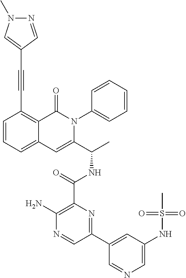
C1(C(NC(C2=CC3=CC=CC(C#CC4=CN(C)N=C4)=C3C(=O)N2C2=CC=CC=C2)C)=O)=C(N)N=CC(C2=CC(NS(C)(=O)=O)=CN=C2)=N1
